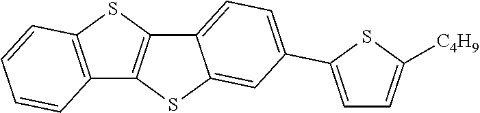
C12=C(SC3=C1SC1=CC(C4=CC=C([C4H9])S4)=CC=C31)C=CC=C2
